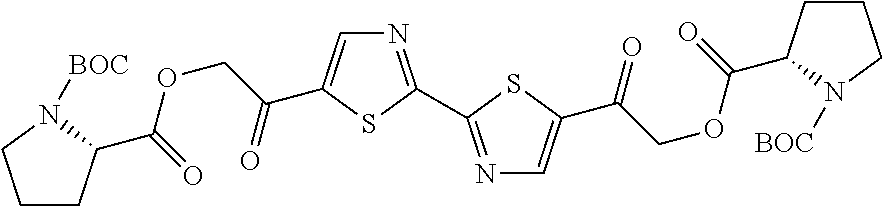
N1=C(C2=NC=C(C(COC(=O)C3CCCN3[BOC])=O)S2)SC(C(COC(C2CCCN2[BOC])=O)=O)=C1
